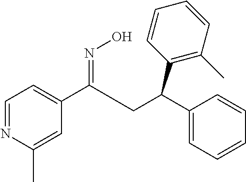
C1(C(CC(C2=CC=CC=C2)C2=C(C)C=CC=C2)=NO)=CC=NC(C)=C1
